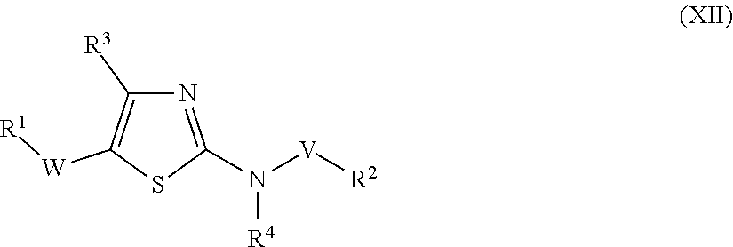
N1=C(N([V][R2])[R4])SC([W][R1])=C1[R3]
